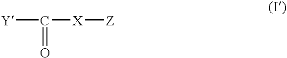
[Y]C([X][Z])=O
